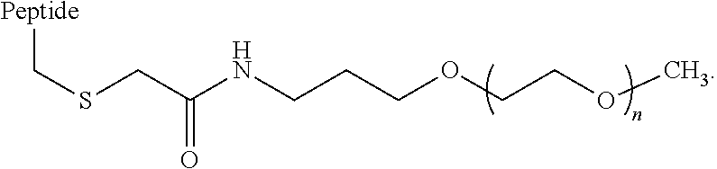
[Peptide]CSCC(=O)NCCCOCCOC
